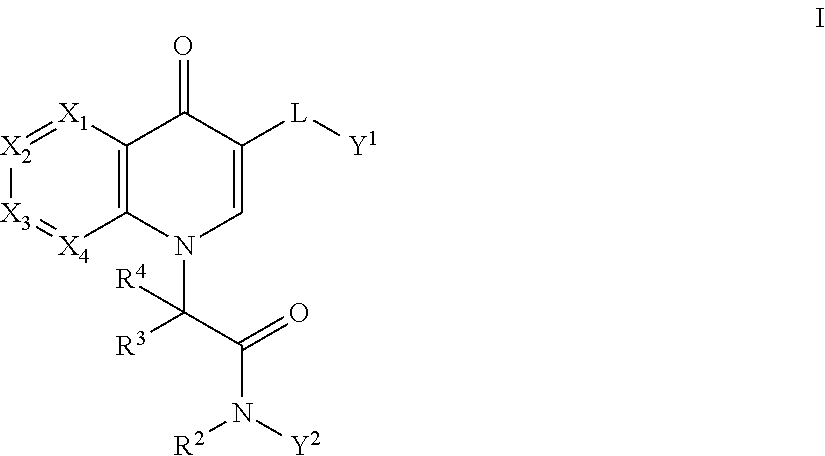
[X2]1=[X1]C2=C([X4]=[X3]1)N(C(C(N([Y2])[R2])=O)([R3])[R4])C=C([L][Y1])C2=O
